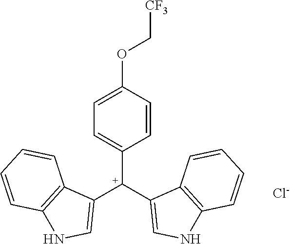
C1=C(OC[CF3])C=CC([C+](C2=CNC3=C2C=CC=C3)C2=CNC3=C2C=CC=C3)=C1.[Cl-]
